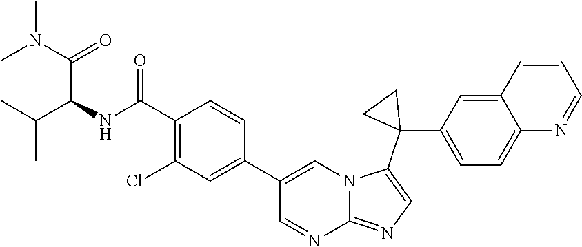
CN(C(C(C(C)C)NC(=O)C1=C(Cl)C=C(C2=CN3C(=NC=C3C3(C4=CC=C5C(=C4)C=CC=N5)CC3)N=C2)C=C1)=O)C
